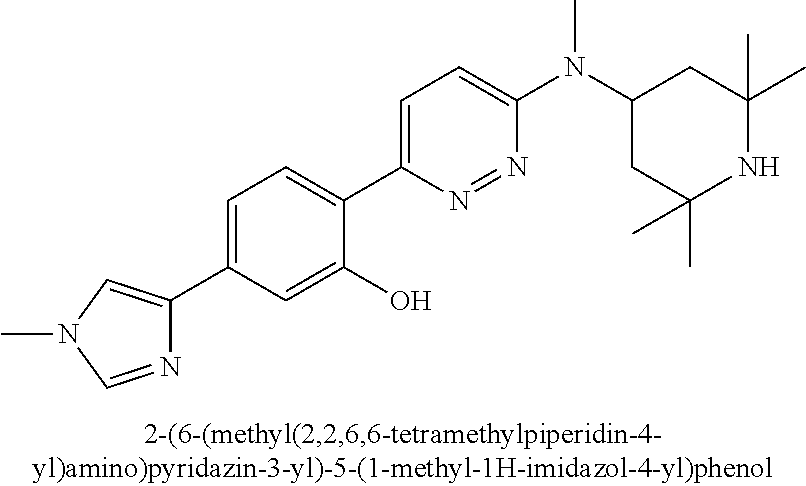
C1(C2=CN(C)C=N2)=CC=C(C2=CC=C(N(C3CC(C)(C)NC(C)(C)C3)C)N=N2)C(O)=C1
